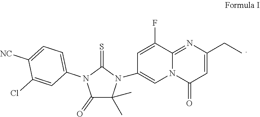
C1(=O)C(C)(C)N(C2=CN3C(=NC(CC)=CC3=O)C(F)=C2)C(=S)N1C1=CC=C([NC])C(Cl)=C1
